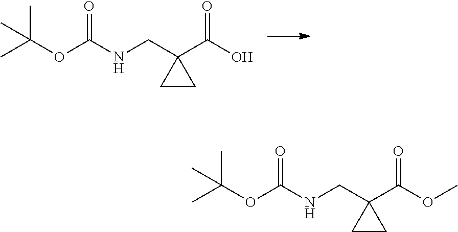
CC(OC(NCC1(C(O)=O)CC1)=O)(C)C.CC(OC(NCC1(C(OC)=O)CC1)=O)(C)C
